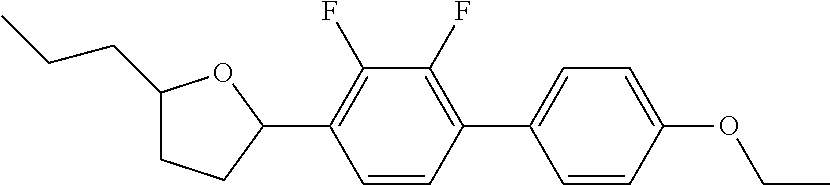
C1(CCC)CCC(C2=C(F)C(F)=C(C3=CC=C(OCC)C=C3)C=C2)O1
